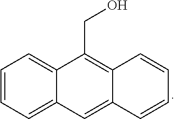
C1=CC=C2C(=C1)C(CO)=C1C(=C2)C=CC=C1
